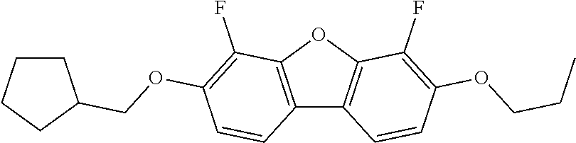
C12=C(OC3=C1C=CC(OCCC)=C3F)C(F)=C(OCC1CCCC1)C=C2
